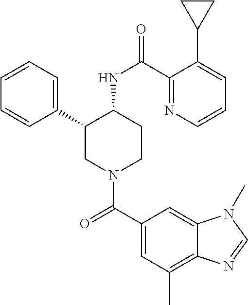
C1(C2CN(C(C3=CC(C)=C4C(=C3)N(C)C=N4)=O)CCC2NC(=O)C2=NC=CC=C2C2CC2)=CC=CC=C1
